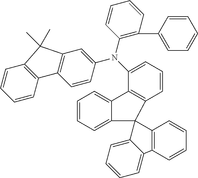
C1=CC=C2C(=C1)C1=C(C=CC=C1N(C1=CC3=C(C=C1)C1=C(C=CC=C1)C3(C)C)C1=C(C3=CC=CC=C3)C=CC=C1)C21C2=CC=CC=C2C2=C1C=CC=C2
